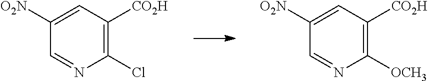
C1(Cl)=C([CO2H])C=C([O2N])C=N1.C1([OCH3])=C([CO2H])C=C([O2N])C=N1
